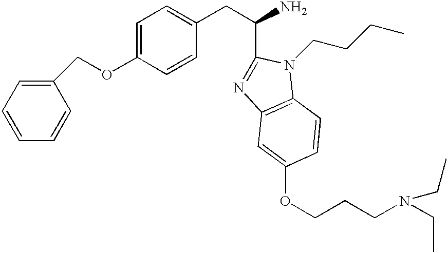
C1(COC2=CC=C(CC(N)C3=NC4=C(N3CCCC)C=CC(OCCCN(CC)CC)=C4)C=C2)=CC=CC=C1
